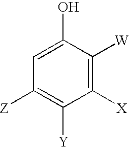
C1(O)=CC([Z])=C([Y])C([X])=C1[W]
